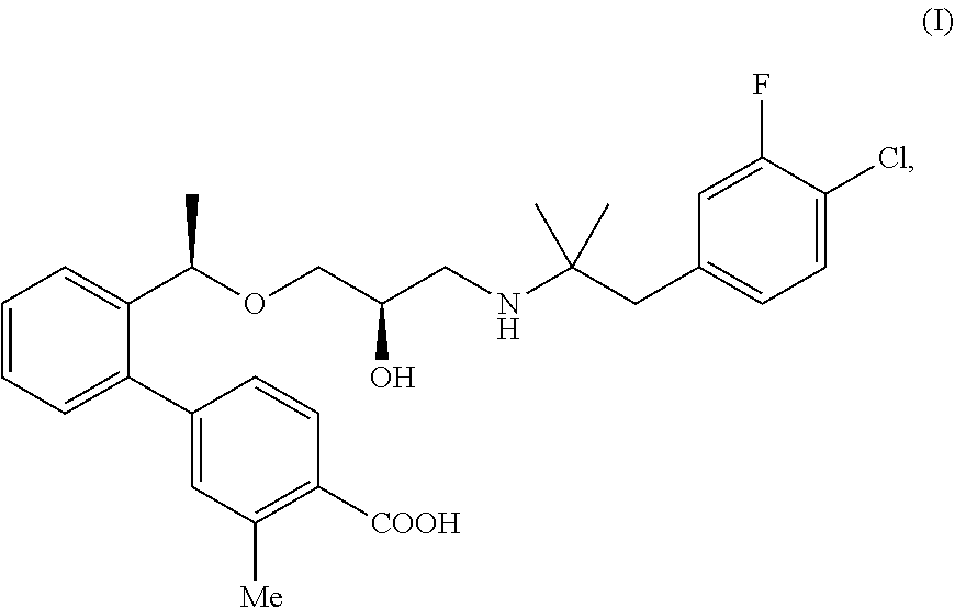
C1(CC(NCC(COC(C2=CC=CC=C2C2=CC([Me])=C([COOH])C=C2)C)O)(C)C)=CC=C(Cl)C(F)=C1
